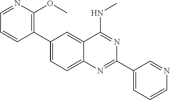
C1(C2=C(OC)N=CC=C2)=CC=C2C(=C1)C(NC)=NC(C1=CC=CN=C1)=N2
